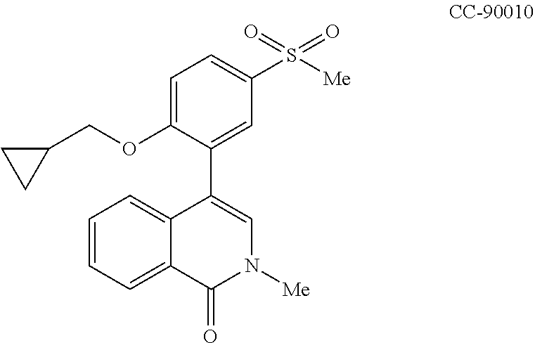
C1=CC=C2C(=C1)C(C1=CC(S([Me])(=O)=O)=CC=C1OCC1CC1)=CN([Me])C2=O
